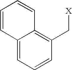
C12=CC=CC(C[X])=C1C=CC=C2
